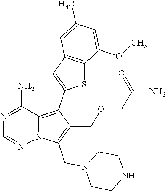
N1=C(N)C2=C(C3=CC4=C(S3)C(OC)=CC(C)=C4)C(COCC(N)=O)=C(CN3CCNCC3)N2N=C1
